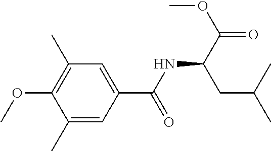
C1(C)=C(OC)C(C)=CC(C(NC(C(OC)=O)CC(C)C)=O)=C1
